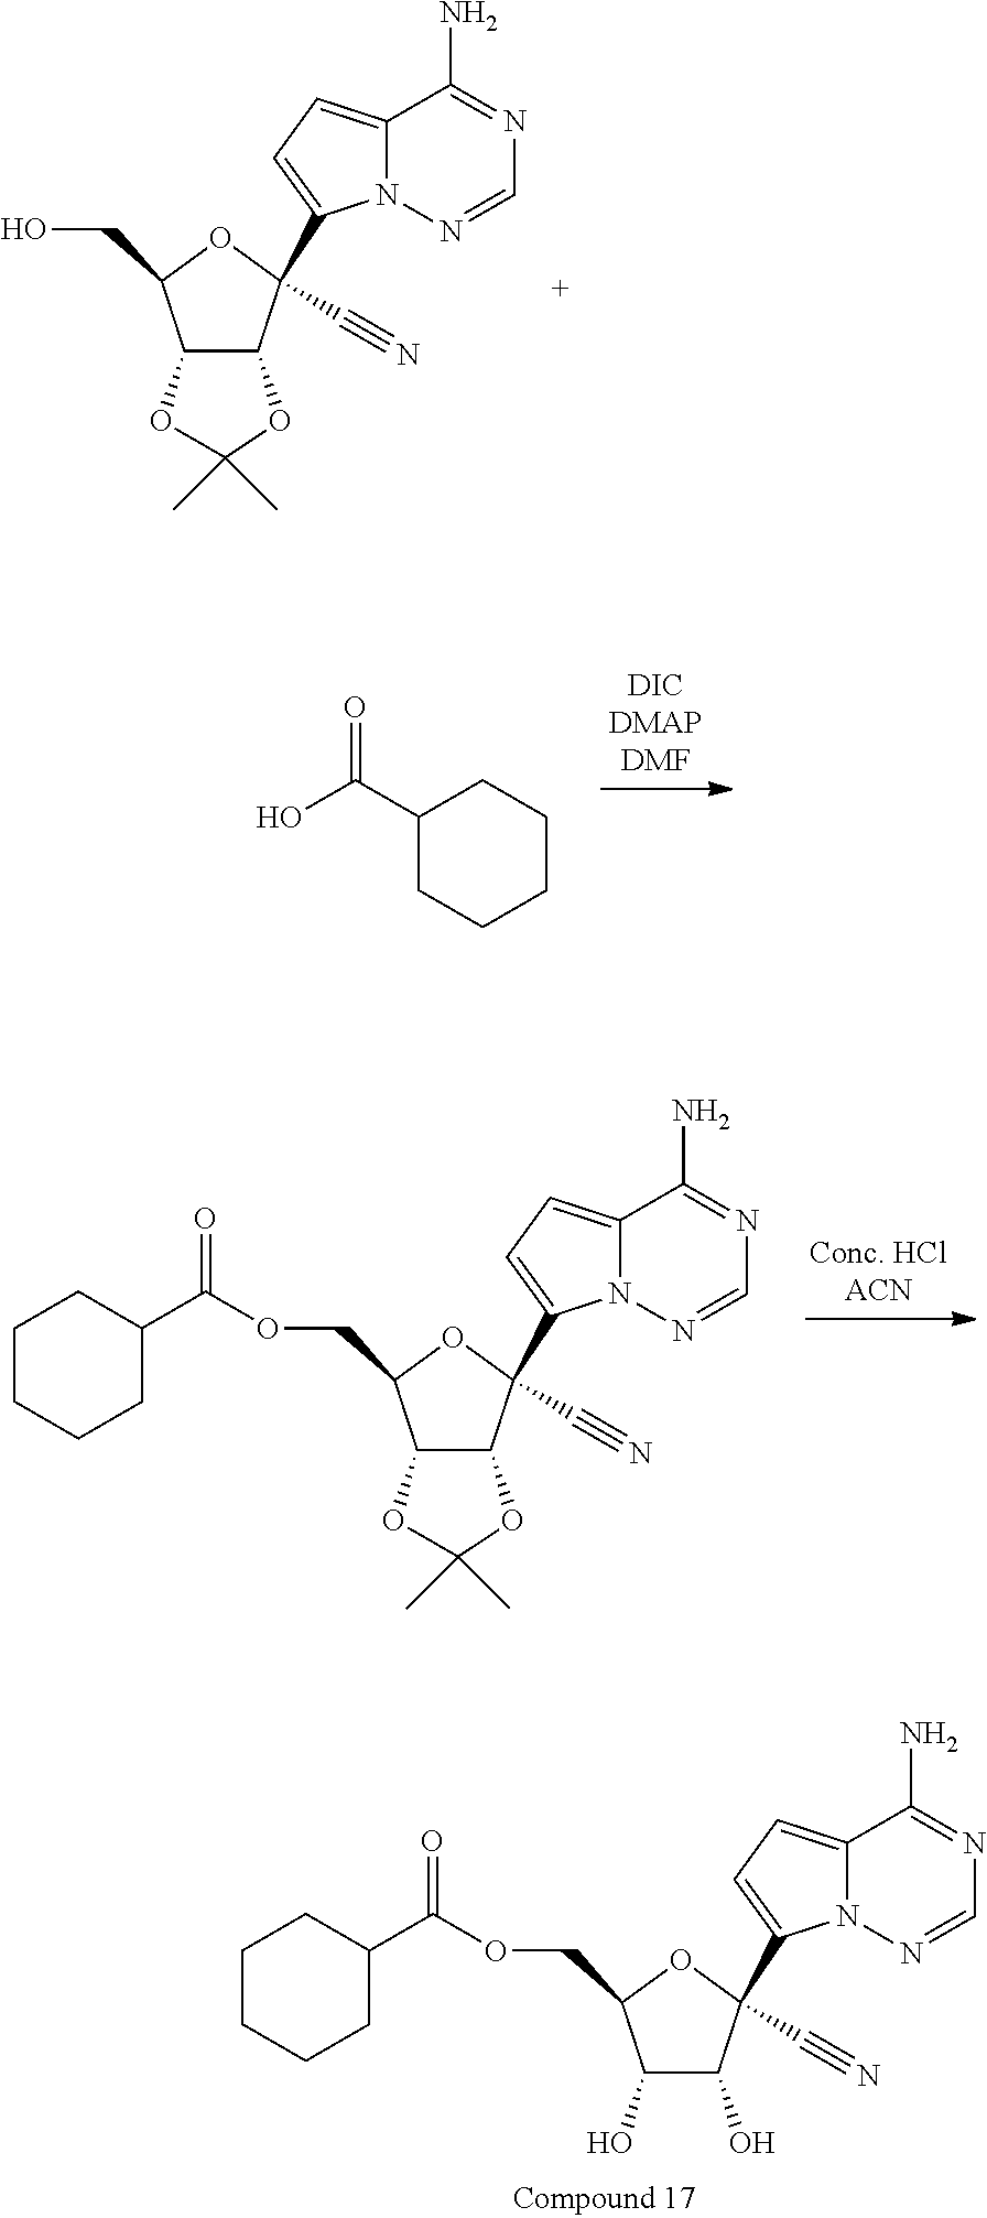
O1C2C(OC1(C)C)C(CO)OC2(C1=CC=C2N1N=CN=C2N)C#N.C(C1CCCCC1)(O)=O.O1C2C(OC1(C)C)C(COC(C1CCCCC1)=O)OC2(C1=CC=C2N1N=CN=C2N)C#N.OC1C(O)C(COC(C2CCCCC2)=O)OC1(C1=CC=C2N1N=CN=C2N)C#N
